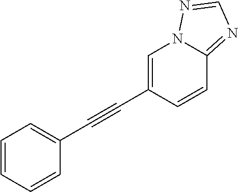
C1=CC=CC(C#CC2=CN3C(=NC=N3)C=C2)=C1
